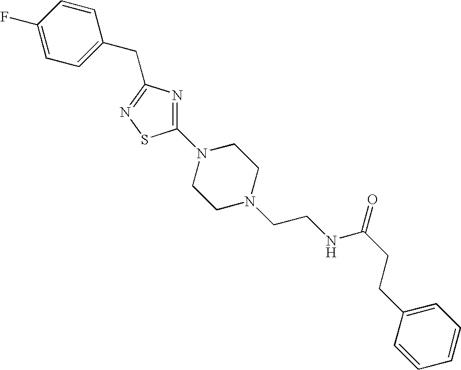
C1(F)=CC=C(CC2=NSC(N3CCN(CCNC(CCC4=CC=CC=C4)=O)CC3)=N2)C=C1
